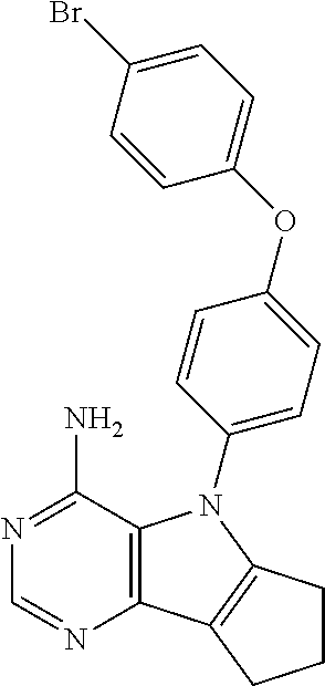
C12=C(C(N)=NC=N1)N(C1=CC=C(OC3=CC=C(Br)C=C3)C=C1)C1=C2CCC1
